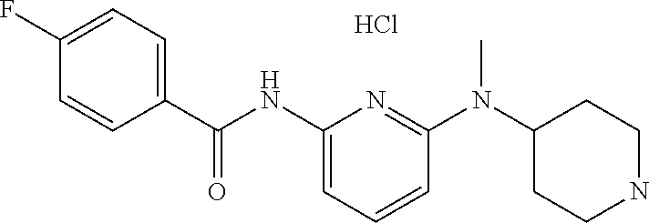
C1(C(NC2=CC=CC(N(C3CCNCC3)C)=N2)=O)=CC=C(F)C=C1.Cl
